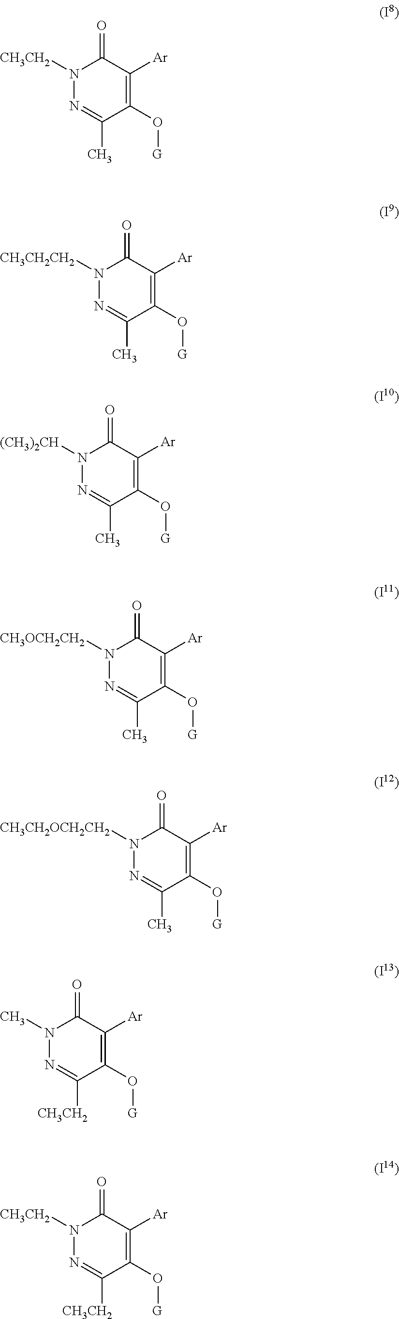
C1(O[G])=C([Ar])C(=O)N([CH3CH2])N=C1C.C1(O[G])=C([Ar])C(=O)N([CH3CH2CH2])N=C1C.C1(O[G])=C([Ar])C(=O)N([(CH3)2CH])N=C1C.C1(O[G])=C([Ar])C(=O)N([CH3OCH2CH2])N=C1C.C1(O[G])=C([Ar])C(=O)N([CH3CH2OCH2CH2])N=C1C.C1(O[G])=C([Ar])C(=O)N(C)N=C1[CH3CH2].C1(O[G])=C([Ar])C(=O)N([CH3CH2])N=C1[CH3CH2]
